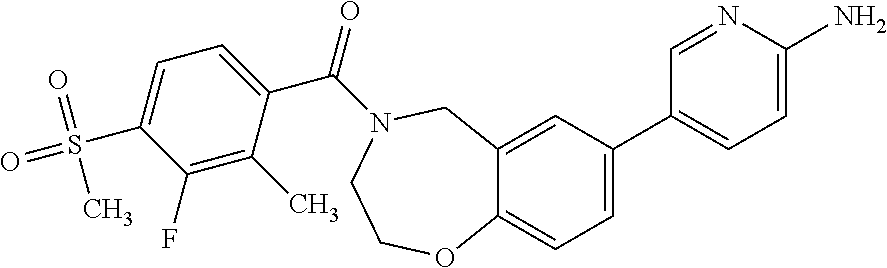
C1=C(C2=CC=C(N)N=C2)C=C2C(=C1)OCCN(C(=O)C1=CC=C(S(=O)(=O)C)C(F)=C1C)C2
